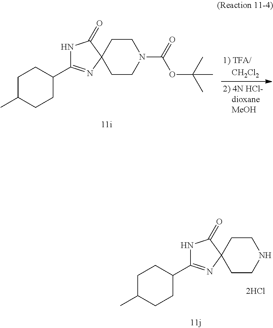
C1C(C)CCC(C2=NC3(C(=O)N2)CCN(C(=O)OC(C)(C)C)CC3)C1.C1C(C)CCC(C2=NC3(C(=O)N2)CCNCC3)C1
